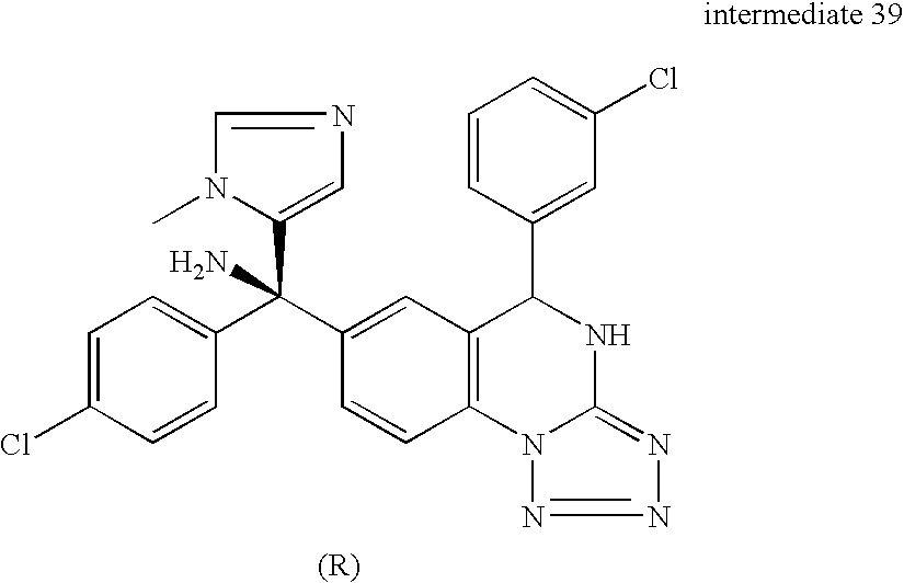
C1=C(Cl)C=CC(C(C2=CC3=C(C=C2)N2C(=NN=N2)NC3C2=CC(Cl)=CC=C2)(C2=CN=CN2C)N)=C1
